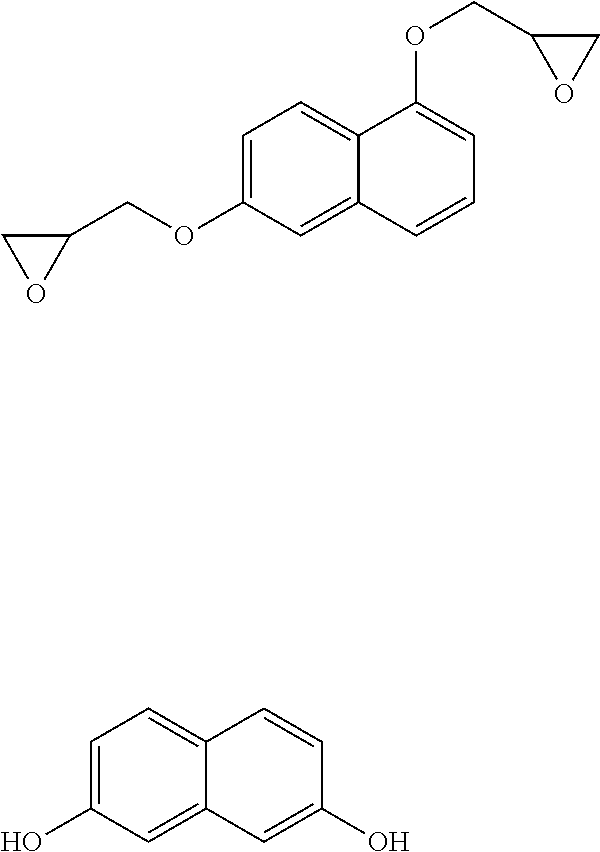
C1=C(OCC2CO2)C=C2C(=C1)C(OCC1OC1)=CC=C2.C1=C(O)C=C2C(=C1)C=CC(O)=C2
